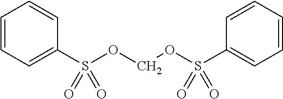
C1=CC=C(S(OCOS(C2=CC=CC=C2)(=O)=O)(=O)=O)C=C1
